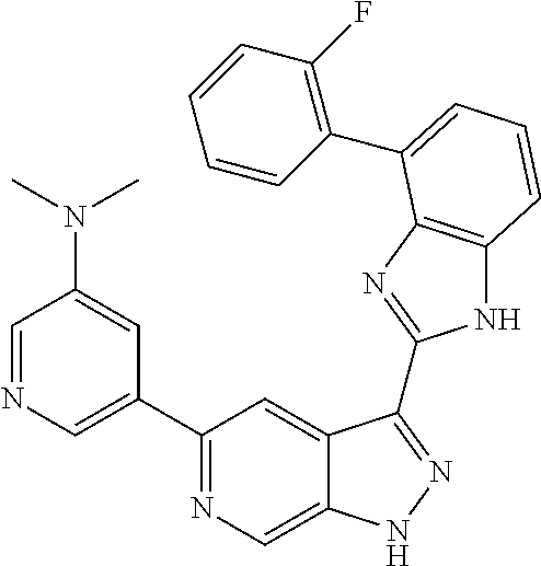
C1=NC=C(C2=NC=C3C(=C2)C(C2=NC4=C(N2)C=CC=C4C2=C(F)C=CC=C2)=NN3)C=C1N(C)C
